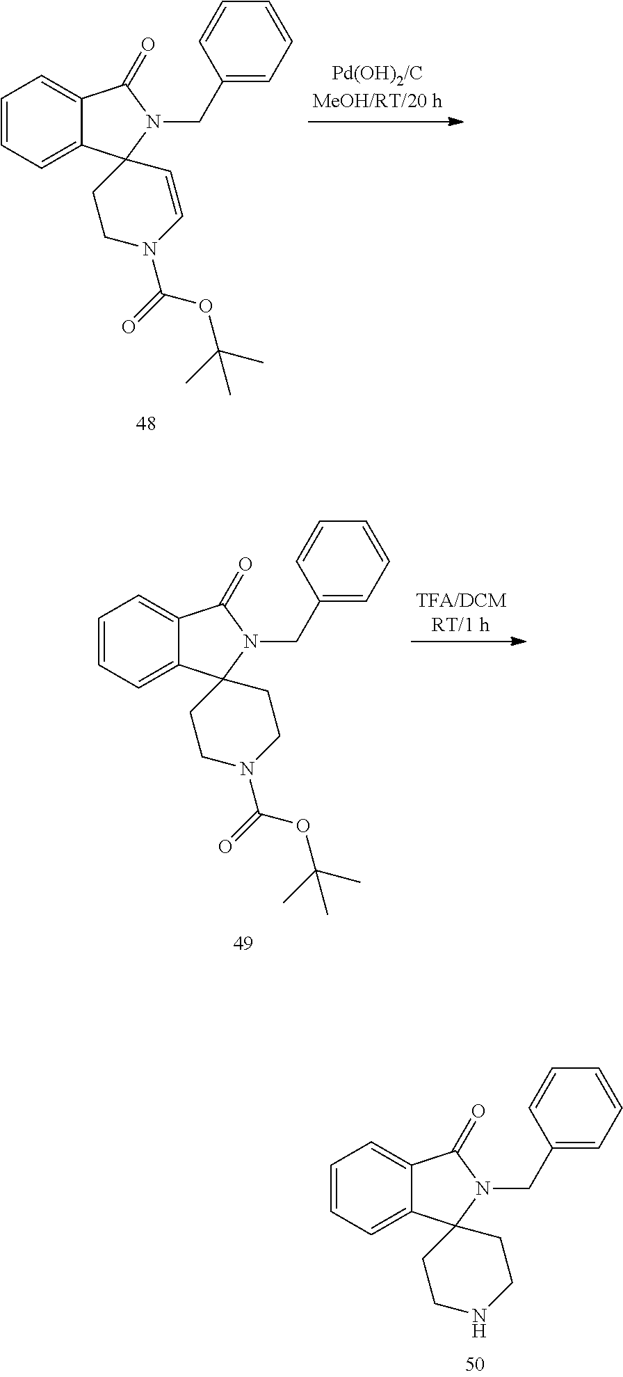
C1=CC=C2C(=C1)C(=O)N(CC1=CC=CC=C1)C21C=CN(C(=O)OC(C)(C)C)CC1.C1=CC=C2C(=C1)C(=O)N(CC1=CC=CC=C1)C21CCNCC1.C1=CC=C2C(=C1)C(=O)N(CC1=CC=CC=C1)C21CCN(C(=O)OC(C)(C)C)CC1
